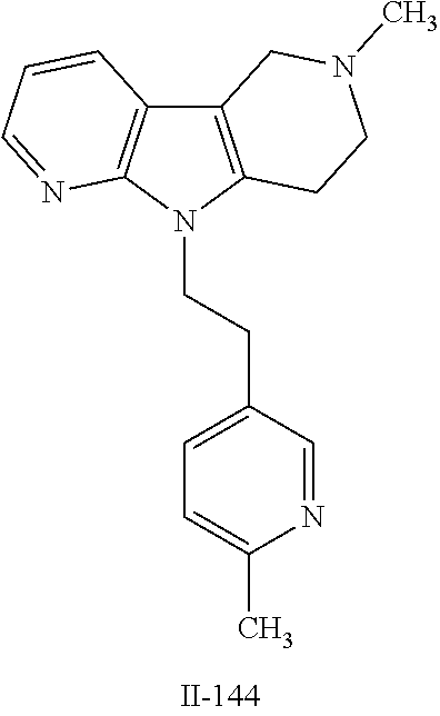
C12=C(N(CCC3=CC=C(C)N=C3)C3=C1C=CC=N3)CCN(C)C2
